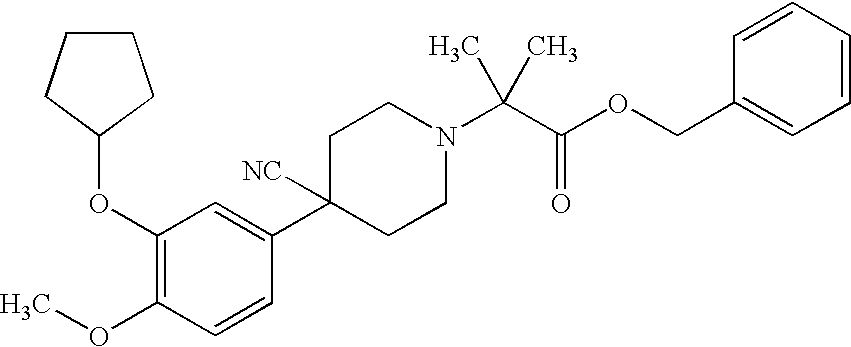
C1(OC2CCCC2)=C(OC)C=CC(C2([NC])CCN(C(C(OCC3=CC=CC=C3)=O)(C)C)CC2)=C1
